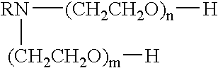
[(CH2CH2O)m]([H])[RN][(CH2CH2O)n][H]
